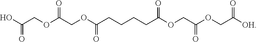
OC(COC(COC(CCCCC(OCC(OCC([OH])=O)=O)=O)=O)=O)=O
